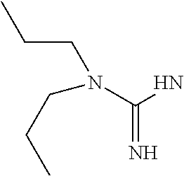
CCCN(C(=N)N)CCC
